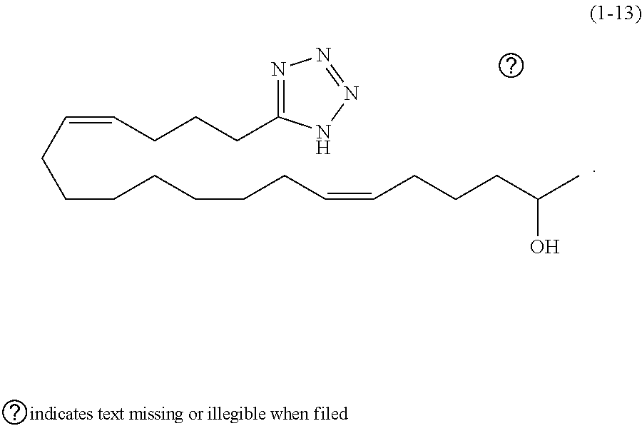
C(CCCCCC=CCCCC(C)O)CC=CCCCC1=NN=NN1
